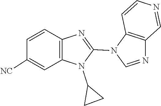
C1=NC2=C(N1C1=NC3=C(N1C1CC1)C=C([NC])C=C3)C=CN=C2
